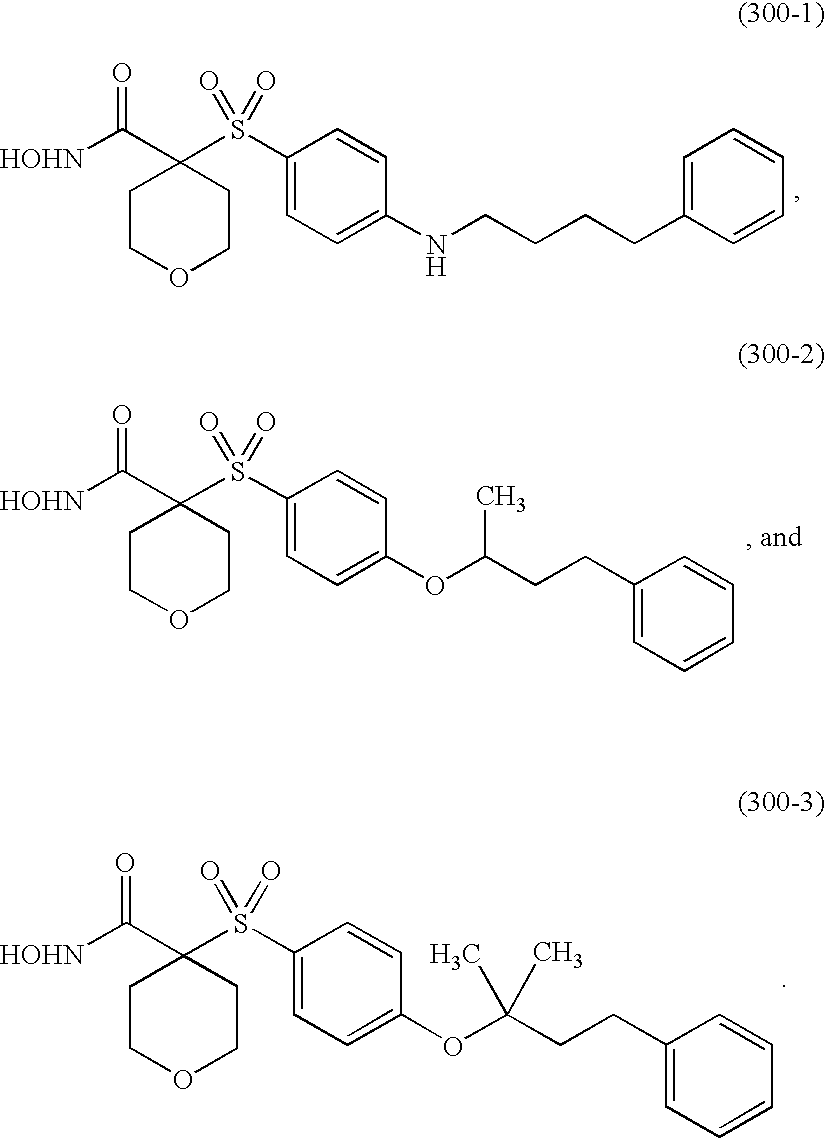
C1COCCC1(C([HOHN])=O)S(C1=CC=C(NCCCCC2=CC=CC=C2)C=C1)(=O)=O.C1COCCC1(C([HOHN])=O)S(C1=CC=C(OC(CCC2=CC=CC=C2)C)C=C1)(=O)=O.C1COCCC1(C([HOHN])=O)S(C1=CC=C(OC(CCC2=CC=CC=C2)(C)C)C=C1)(=O)=O
